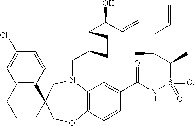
C1(Cl)=CC2=C(C=C1)C1(CCC2)COC2=C(N(CC3C(C(O)C=C)CC3)C1)C=C(C(NS(=O)(=O)C(C(C)CC=C)C)=O)C=C2
